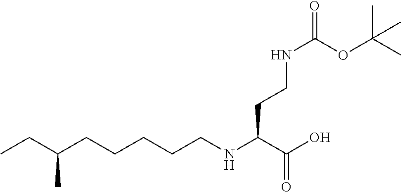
CCC(CCCCCNC(C(O)=O)CCNC(=O)OC(C)(C)C)C
